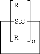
[SiO]1([R])([R])CCCC1
